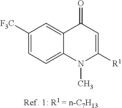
C1([F3C])=CC=C2C(=C1)C(=O)C=C([R1])N2C
